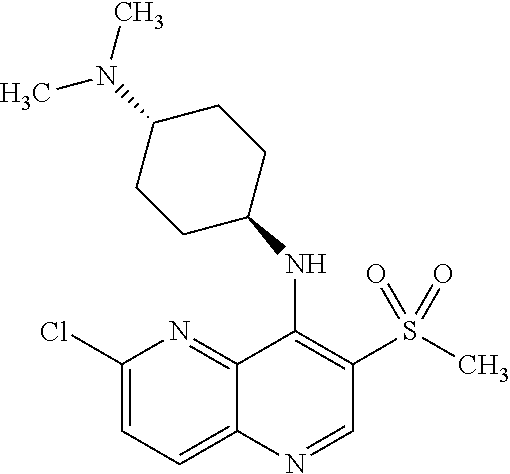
C1(Cl)=CC=C2C(=N1)C(NC1CCC(N(C)C)CC1)=C(S(=O)(C)=O)C=N2
